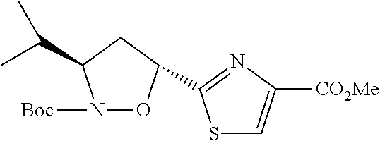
N1([Boc])OC(C2=NC([CO2Me])=CS2)CC1C(C)C
